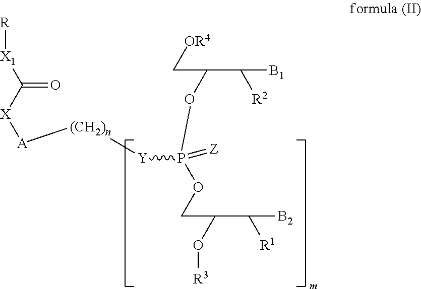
[R][X1]C([X][A][(CH2)n][Y]P(OCC(O[R3])C([R1])[B2])(=[Z])OC(C([R2])[B1])C[OR4])=O
